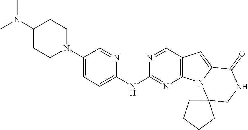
C1(NC2=CC=C(N3CCC(N(C)C)CC3)C=N2)=NC2=C(C=N1)C=C1N2C2(CNC1=O)CCCC2
